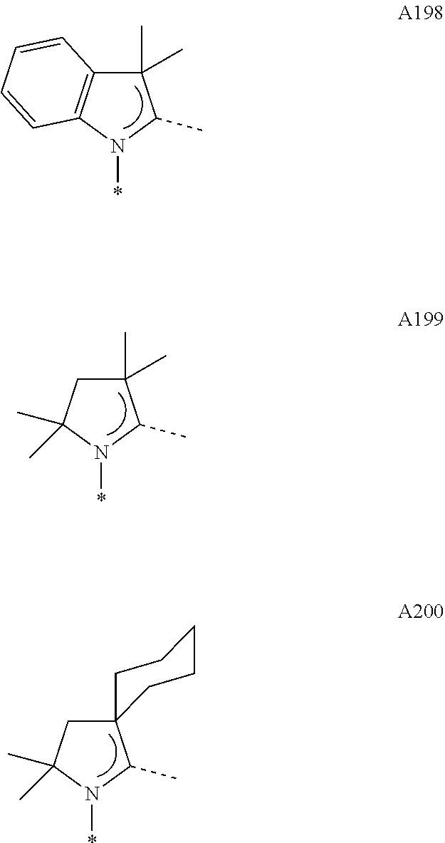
C1(C)(C)C2=C(N(*)C1C)C=CC=C2.C1(C)(C)CC(C)(C)N(*)C1C.C1C(C)(C)N(*)C(C)C12CCCCC2
